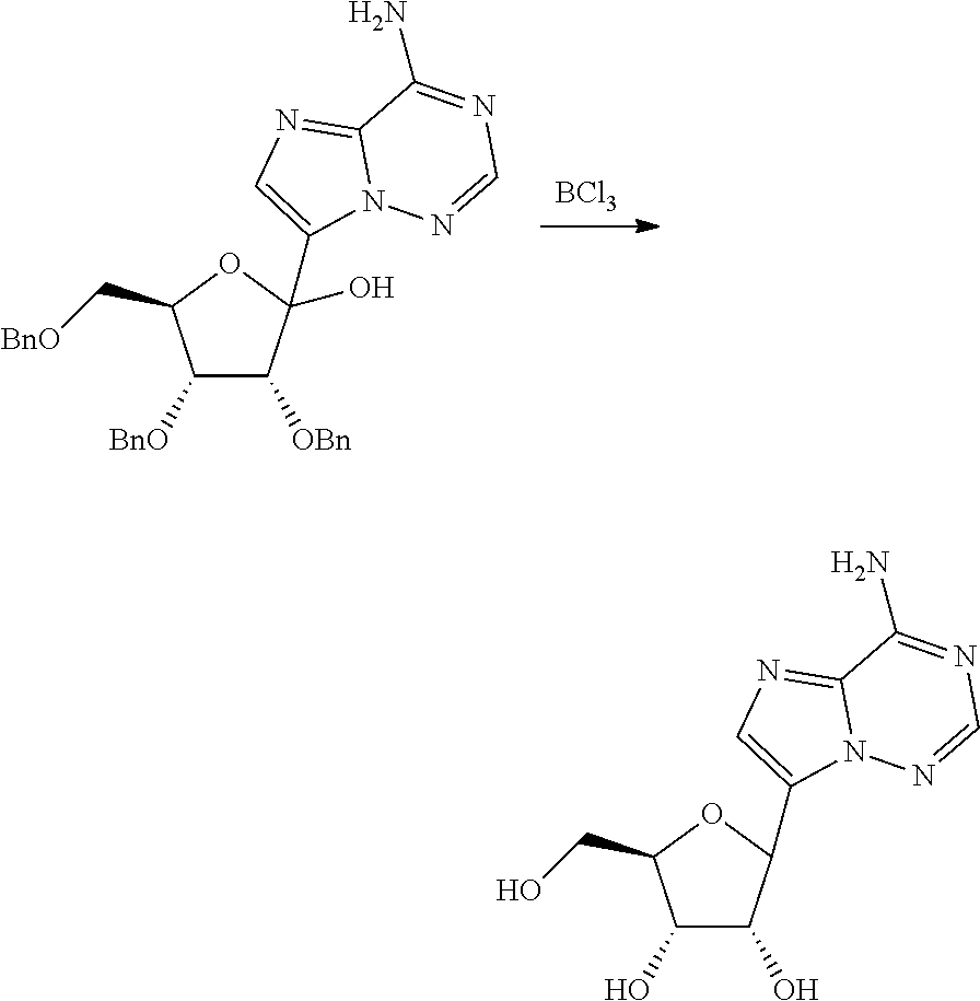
[BCl3].C1([BnO])C([OBn])C(O)(C2=CN=C3N2N=CN=C3N)OC1C[BnO].C1(O)C(O)C(C2=CN=C3N2N=CN=C3N)OC1CO
